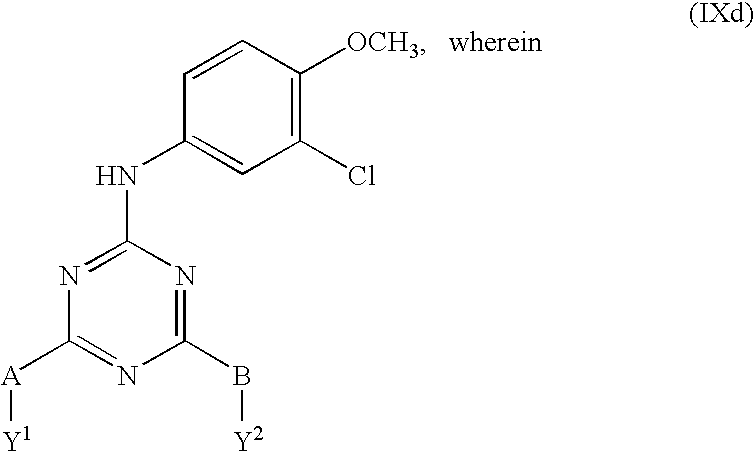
N1=C(NC2=CC(Cl)=C([OCH3])C=C2)N=C(B[Y2])N=C1[A][Y1]
